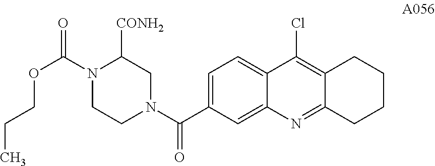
C1=C(C(N2CC([CONH2])N(C(=O)OCCC)CC2)=O)C=C2C(=C1)C(Cl)=C1C(=N2)CCCC1
